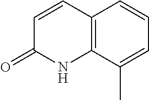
C1=CC(=O)NC2=C1C=CC=C2C
